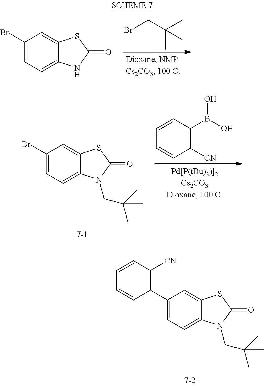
BrCC(C)(C)C.C1(Br)=CC=C2C(=C1)SC(=O)N2.C1([CN])=C(B(O)O)C=CC=C1.C1(Br)=CC=C2C(=C1)SC(=O)N2CC(C)(C)C.C1(C2=C([CN])C=CC=C2)=CC=C2C(=C1)SC(=O)N2CC(C)(C)C
